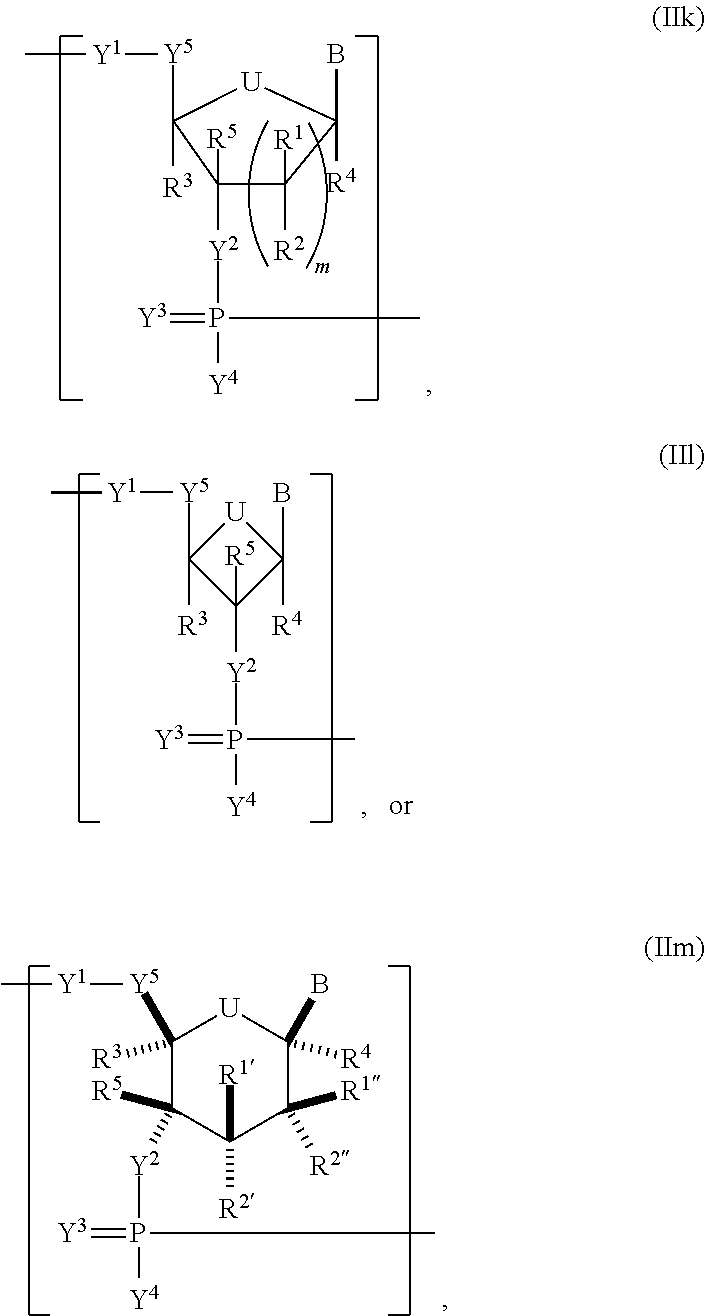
C1([R5])([Y2]P(C)(=[Y3])[Y4])C([R1])([R2])C(B)([R4])[U]C1([R3])[Y5][Y1]C.C1([Y5][Y1]C)([R3])C([R5])([Y2]P([Y4])(=[Y3])C)C([R1])([R2])C([R2])([R1])C([R4])(B)[U]1.[Y2](C1([R5])C([R4])(B)[U]C1([Y5][Y1]C)[R3])P([Y4])(C)=[Y3]
